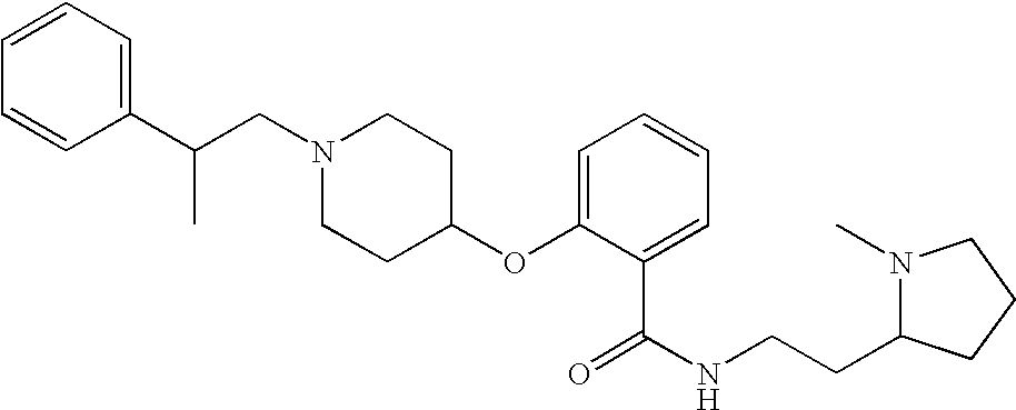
N1(CC(C2=CC=CC=C2)C)CCC(OC2=CC=CC=C2C(=O)NCCC2N(C)CCC2)CC1
